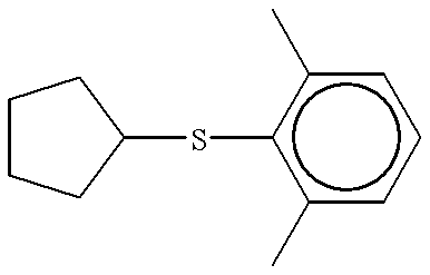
C1(Sc2c(C)cccc2C)CCCC1
